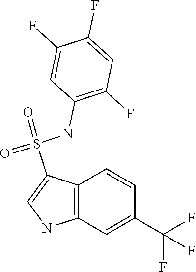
C1=CC2=C(C=C1C(F)(F)F)NC=C2S(=O)(NC1=C(F)C=C(F)C(F)=C1)=O
